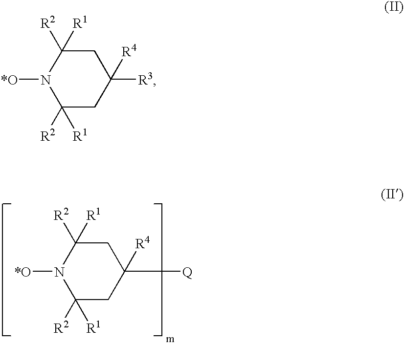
C1([R2])([R1])CC([Q])([R4])CC([R2])([R1])N1[*O].C1([R2])([R1])CC([R3])([R4])CC([R2])([R1])N1[*O]
